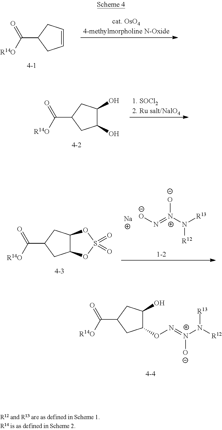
C(C1CC(ON=[N+](N([R12])[R13])[O-])C(O)C1)([R14O])=O.C(C1CC=CC1)([R14O])=O.C(C1CC(O)C(O)C1)([R14O])=O.C(C1CC2C(C1)OS(=O)(=O)O2)([R14O])=O.[O-]N=[N+](N([R13])[R12])[O-].[Na]
